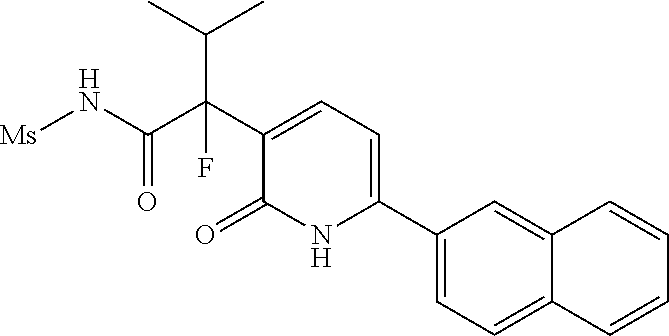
C(C(C1=CC=C(C2=CC=C3C(=C2)C=CC=C3)NC1=O)(C(N[Ms])=O)F)(C)C
